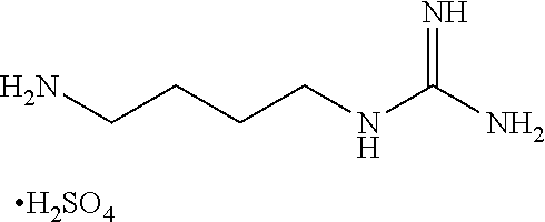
NCCCCNC(N)=N.[H2SO4]
